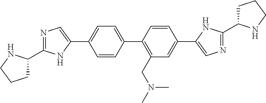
C1=CC(C2=CC=C(C3=CN=C(C4CCCN4)N3)C=C2)=C(CN(C)C)C=C1C1=CN=C(C2CCCN2)N1
